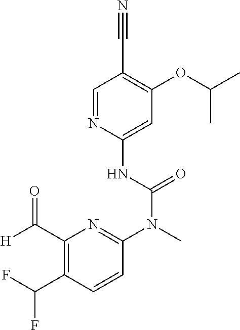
C1=NC(NC(N(C)C2=NC(C([H])=O)=C(C(F)F)C=C2)=O)=CC(OC(C)C)=C1C#N
